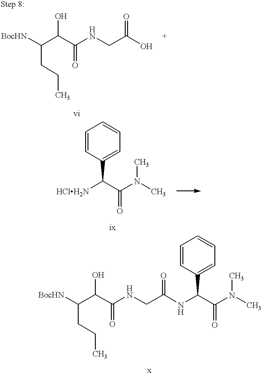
[BocHN]C(C(C(NCC(O)=O)=O)O)CCC.C1=CC(C([HClH2N])C(N(C)C)=O)=CC=C1.C1=CC(C(C(N(C)C)=O)NC(CNC(C(C([BocHN])CCC)O)=O)=O)=CC=C1
